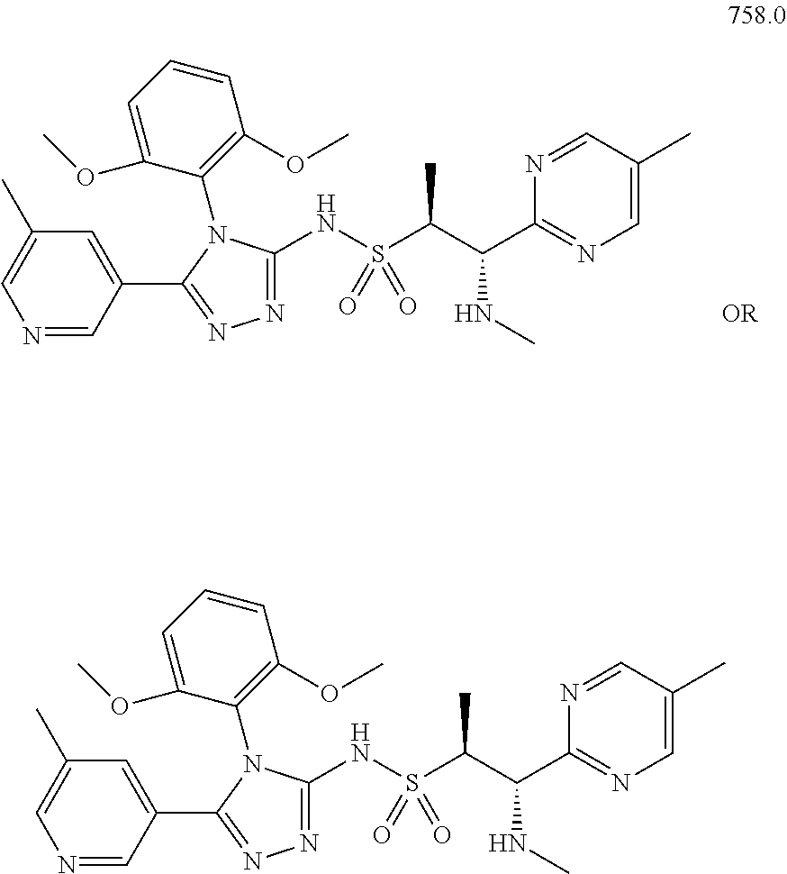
[OR].C1(NS(C(C(C2=NC=C(C)C=N2)NC)C)(=O)=O)=NN=C(C2=CC(C)=CN=C2)N1C1=C(OC)C=CC=C1OC.C1(NS(C(C(C2=NC=C(C)C=N2)NC)C)(=O)=O)=NN=C(C2=CC(C)=CN=C2)N1C1=C(OC)C=CC=C1OC
